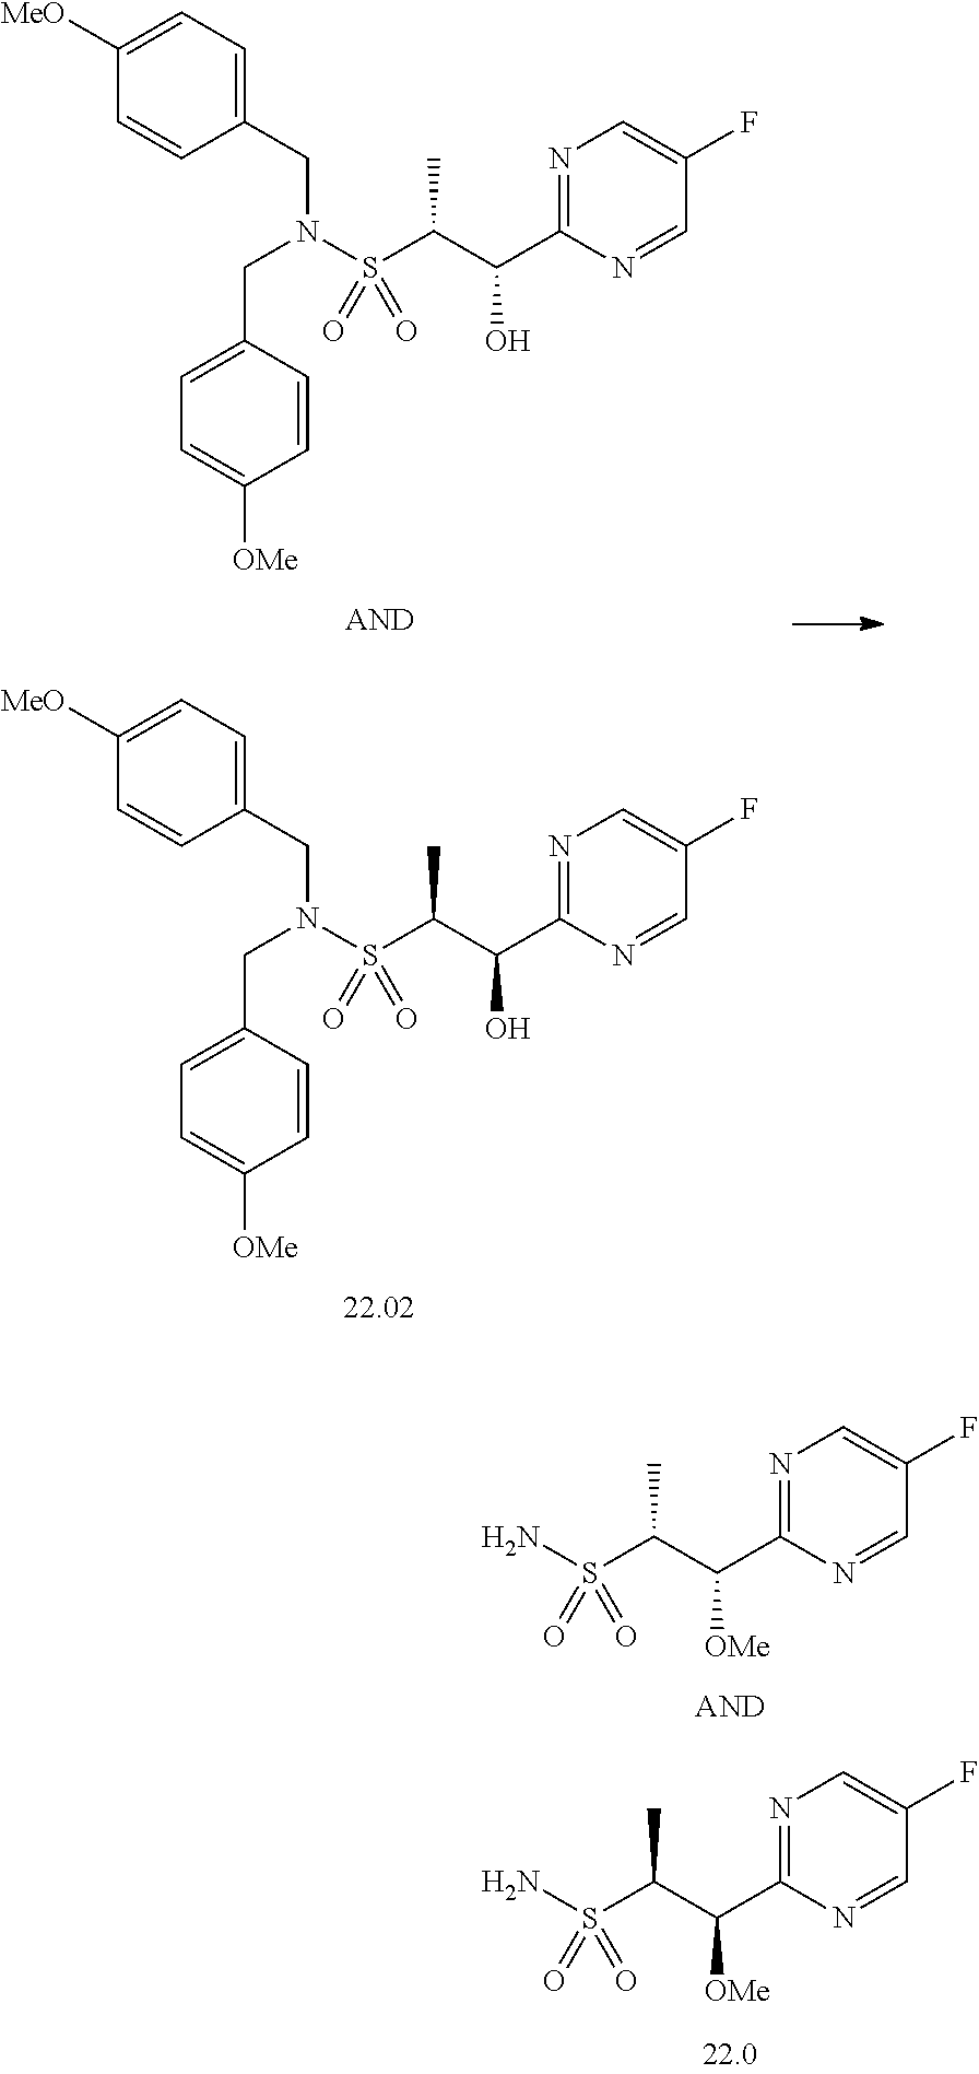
N1=C(C(C(S(N(CC2=CC=C([MeO])C=C2)CC2=CC=C([OMe])C=C2)(=O)=O)C)O)N=CC(F)=C1.N1=C(C(C(S(N(CC2=CC=C([MeO])C=C2)CC2=CC=C([OMe])C=C2)(=O)=O)C)O)N=CC(F)=C1.N1=C(C(C(S(N)(=O)=O)C)[OMe])N=CC(F)=C1.N1=C(C(C(S(N)(=O)=O)C)[OMe])N=CC(F)=C1
